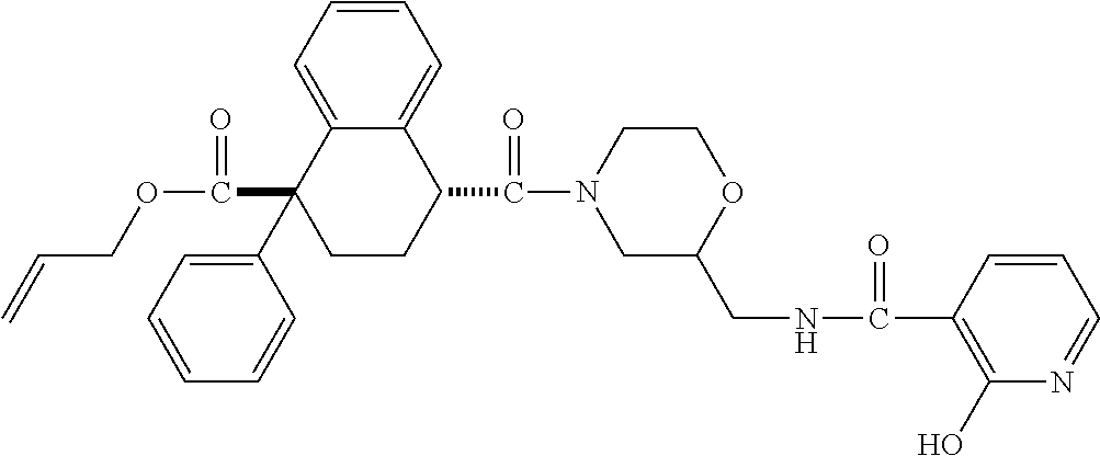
C1=C2C(=CC=C1)C(C(=O)N1CC(CNC(=O)C3=C(O)N=CC=C3)OCC1)CCC2(C1=CC=CC=C1)C(=O)OCC=C
